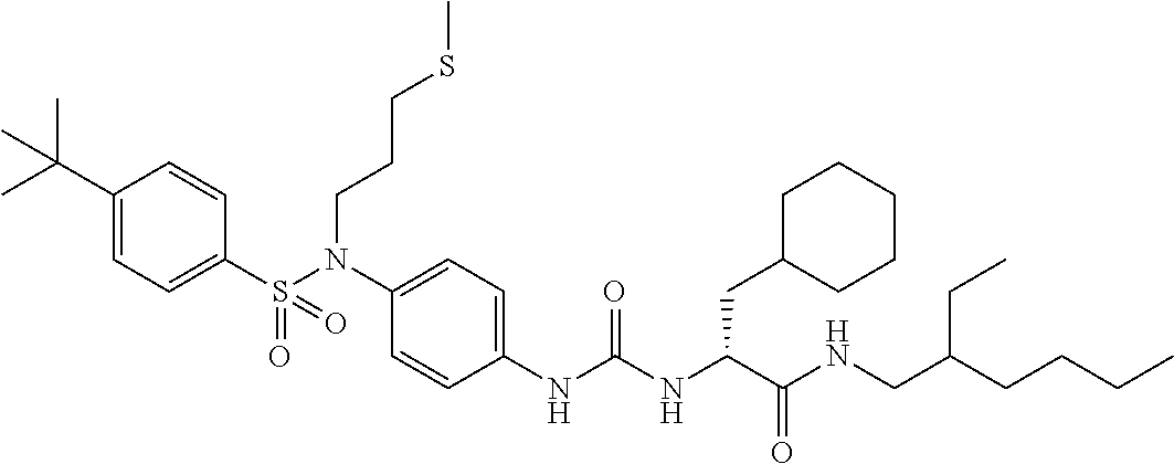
C1(S(N(C2=CC=C(NC(NC(C(NCC(CCCC)CC)=O)CC3CCCCC3)=O)C=C2)CCCSC)(=O)=O)=CC=C(C(C)(C)C)C=C1
